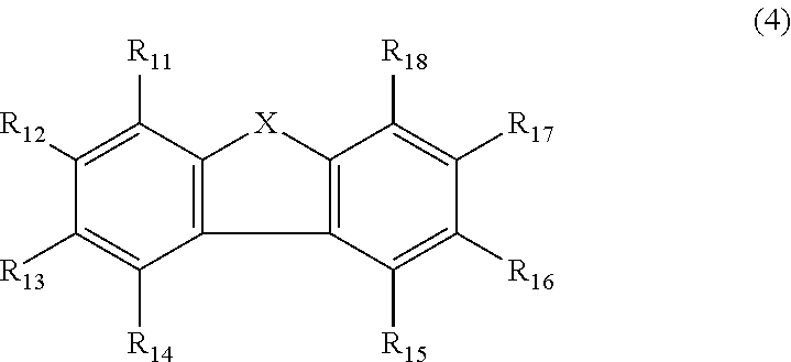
C12=C(C([R11])=C([R12])C([R13])=C1[R14])[X]C1=C2C([R15])=C([R16])C([R17])=C1[R18]
